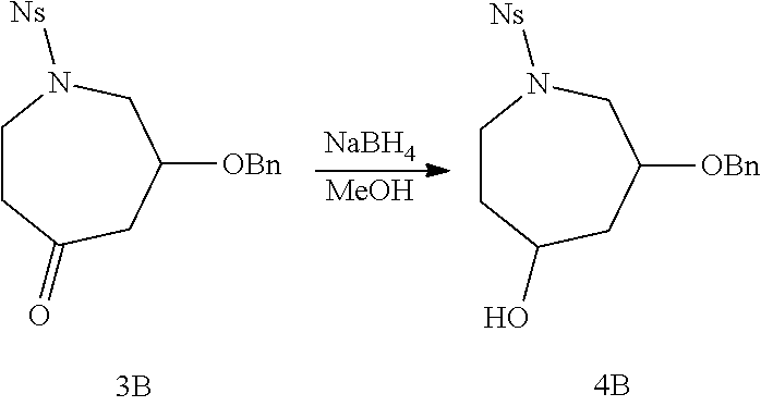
C1CC(=O)CC([OBn])CN1[Ns].C1CC(O)CC([OBn])CN1[Ns].[4B].[NaBH4].[MeOH]
